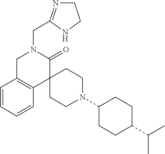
C1C2=C(C3(C(=O)N1CC1=NCCN1)CCN(C1CCC(C(C)C)CC1)CC3)C=CC=C2
